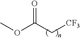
COC(C[CF3])=O
